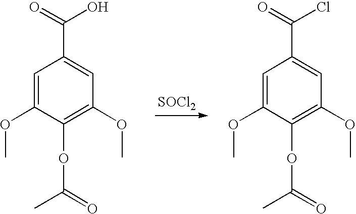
[SOCl2].C1=C(OC)C(OC(C)=O)=C(OC)C=C1C(=O)O.C1=C(OC)C(OC(C)=O)=C(OC)C=C1C(=O)Cl
